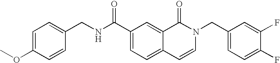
C1=C(OC)C=CC(CNC(C2=CC=C3C(=C2)C(=O)N(CC2=CC=C(F)C(F)=C2)C=C3)=O)=C1
